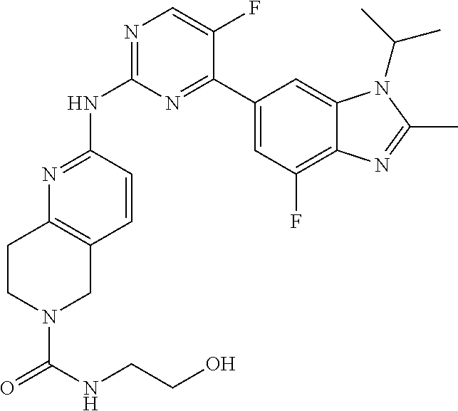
N1=C(NC2=NC=C(F)C(C3=CC(F)=C4C(=C3)N(C(C)C)C(C)=N4)=N2)C=CC2=C1CCN(C(=O)NCCO)C2
